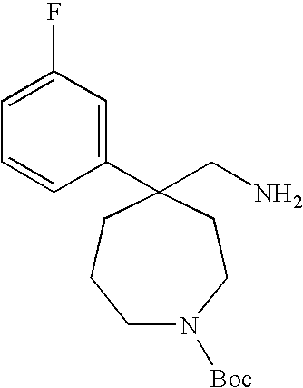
C1(C2(CN)CCCN([Boc])CC2)=CC(F)=CC=C1
